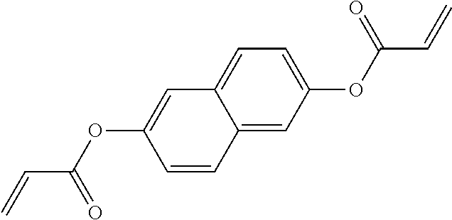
C(C(OC1=CC2=CC=C(OC(C=C)=O)C=C2C=C1)=O)=C
